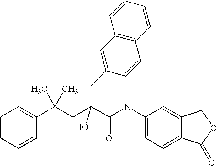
C1=CC=CC(C(CC(C(NC2=CC=C3C(=C2)COC3=O)=O)(O)CC2=CC3=C(C=C2)C=CC=C3)(C)C)=C1
